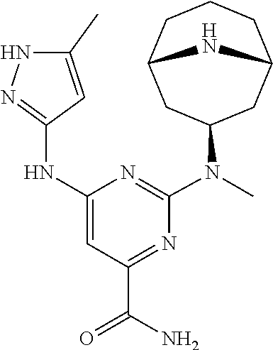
N(C1=NNC(C)=C1)C1=CC(C(N)=O)=NC(N(C)C2CC3CCCC(C2)N3)=N1
